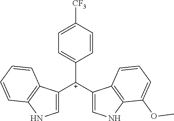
C1([C+](C2=CNC3=C2C=CC=C3OC)C2=CNC3=C2C=CC=C3)=CC=C([CF3])C=C1
